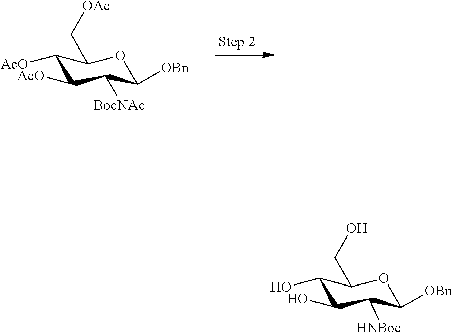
C1([AcO])C([AcO])C([BocNAc])C([OBn])OC1C[OAc].C1(O)C(O)C([HNBoc])C([OBn])OC1CO
